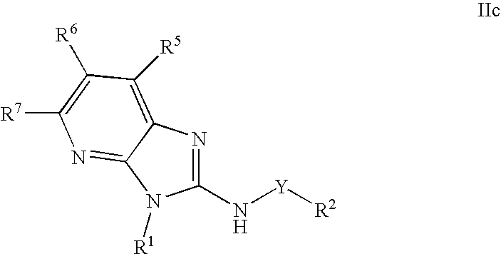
C1(N[Y][R2])=NC2=C([R5])C([R6])=C([R7])N=C2N1[R1]
